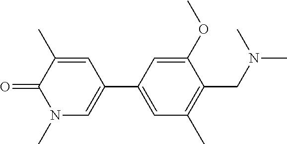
C1(C)=CC(C2=CC(C)=C(CN(C)C)C(OC)=C2)=CN(C)C1=O
